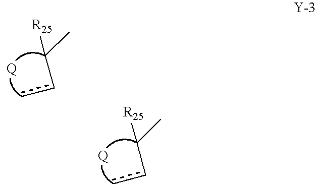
ccC(C)[R25].[Q].ccC(C)[R25].[Q]
